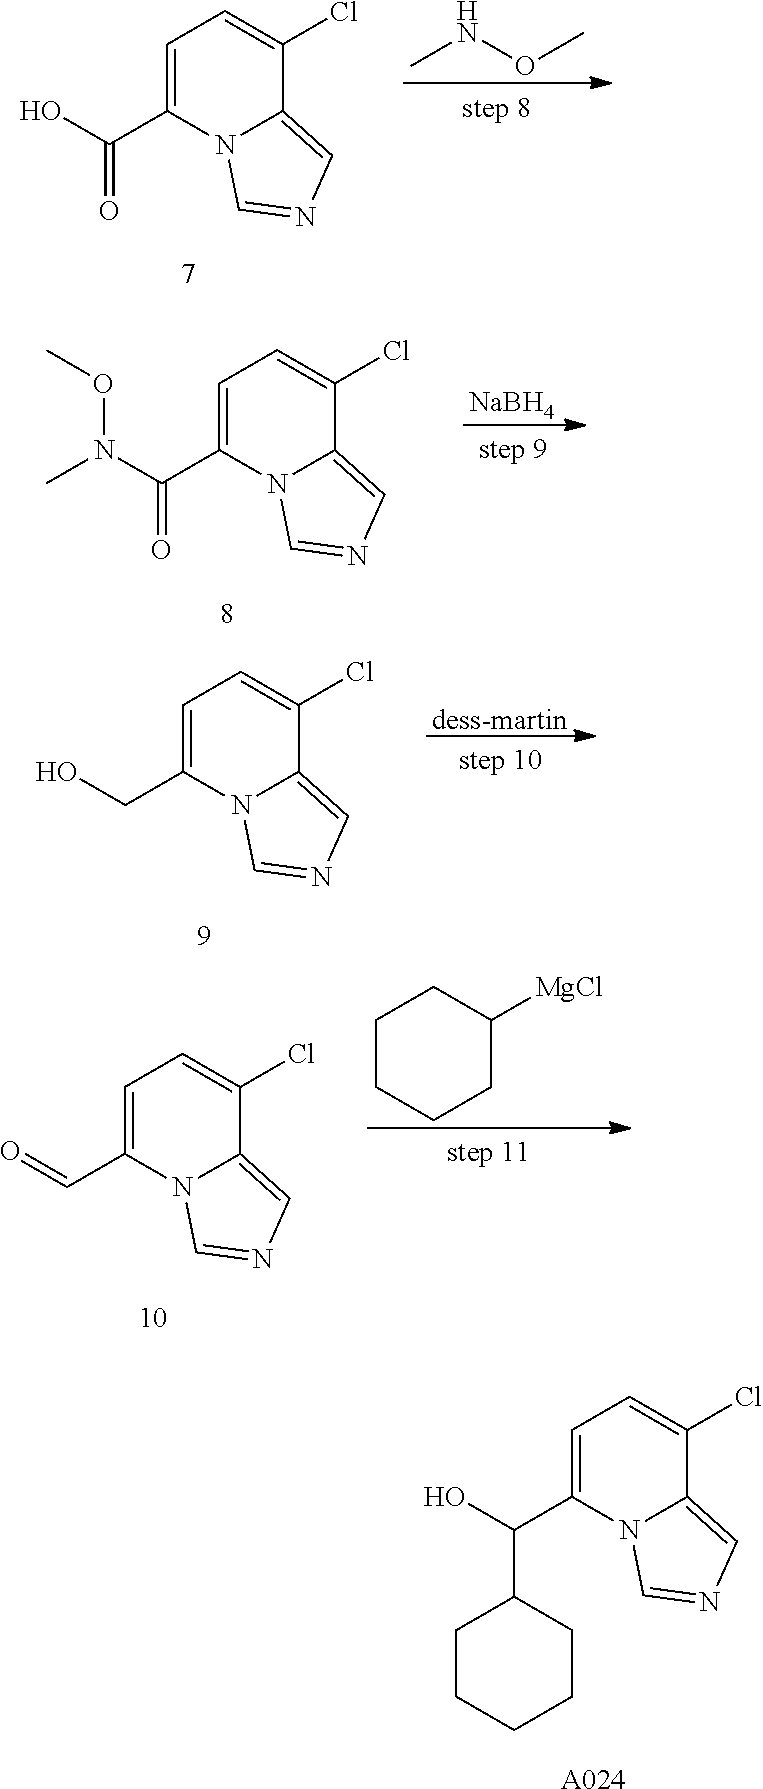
C1=C(C(O)C2CCCCC2)N2C(=CN=C2)C(Cl)=C1.[A024].C1=C(C(O)=O)N2C(=CN=C2)C(Cl)=C1.CNOC.C1=C(C(N(C)OC)=O)N2C(=CN=C2)C(Cl)=C1.[NaBH4].[dess-martin].C1=C(CO)N2C(=CN=C2)C(Cl)=C1.C1=C(C=O)N2C(=CN=C2)C(Cl)=C1.C1CCCC([MgCl])C1
